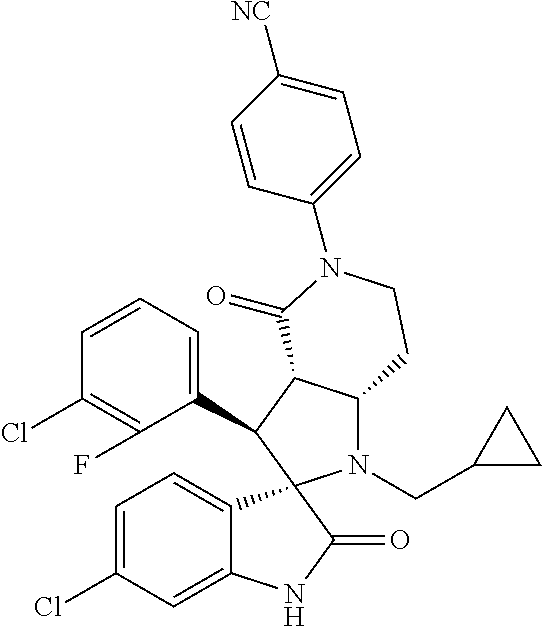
C1(C2C3C(N(CC4CC4)C24C2=CC=C(Cl)C=C2NC4=O)CCN(C2=CC=C([NC])C=C2)C3=O)=CC=CC(Cl)=C1F
